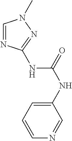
C1=NC=CC=C1NC(=O)NC1=NN(C)C=N1
